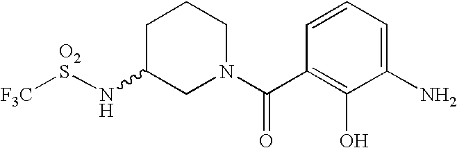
[F3C][O2S]NC1CN(C(C2=C(O)C(N)=CC=C2)=O)CCC1
